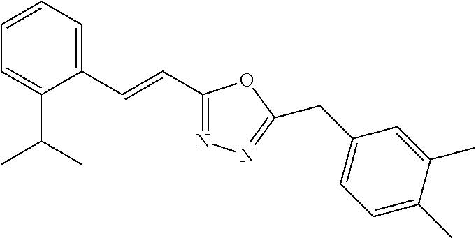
C1=CC=C(C=CC2=NN=C(CC3=CC=C(C)C(C)=C3)O2)C(C(C)C)=C1
